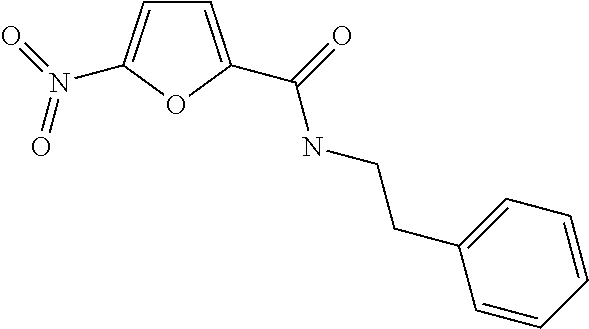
C1=C(C(NCCC2=CC=CC=C2)=O)OC(N(=O)=O)=C1
